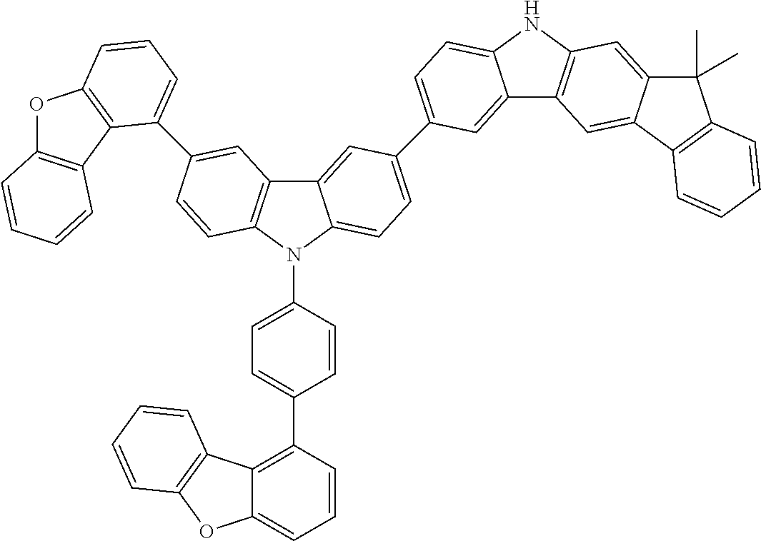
C12=CC(C3=CC=C4C(=C3)C3=C(N4C4=CC=C(C5=C6C(=CC=C5)OC5=C6C=CC=C5)C=C4)C=CC(C4=CC=CC5=C4C4=C(O5)C=CC=C4)=C3)=CC=C1NC1=C2C=C2C(=C1)C(C)(C)C1=C2C=CC=C1
